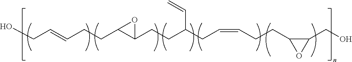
OCC=CCCC1C(CCC(CC=CCCC2C(CO)O2)C=C)O1
